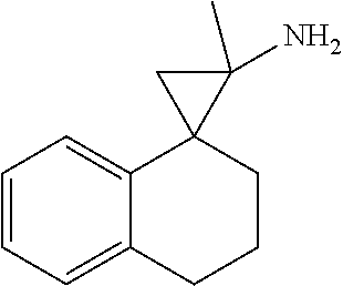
C1=CC=C2C(=C1)CCCC21C(N)(C)C1
